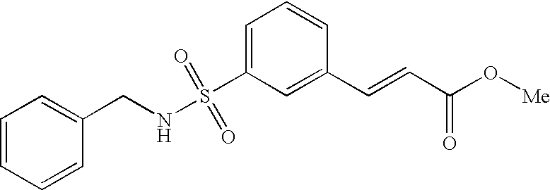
C(NS(C1=CC=CC(C=CC(O[Me])=O)=C1)(=O)=O)C1=CC=CC=C1
